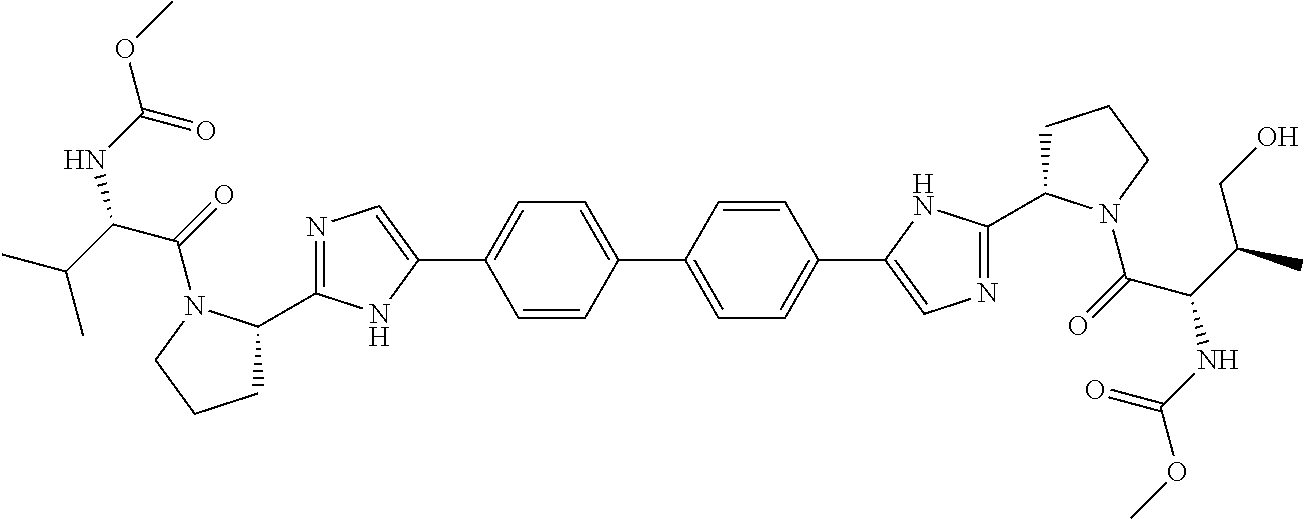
C1(C2=CN=C(C3CCCN3C(C(NC(=O)OC)C(C)C)=O)N2)=CC=C(C2=CC=C(C3=CN=C(C4CCCN4C(=O)C(C(C)CO)NC(OC)=O)N3)C=C2)C=C1
